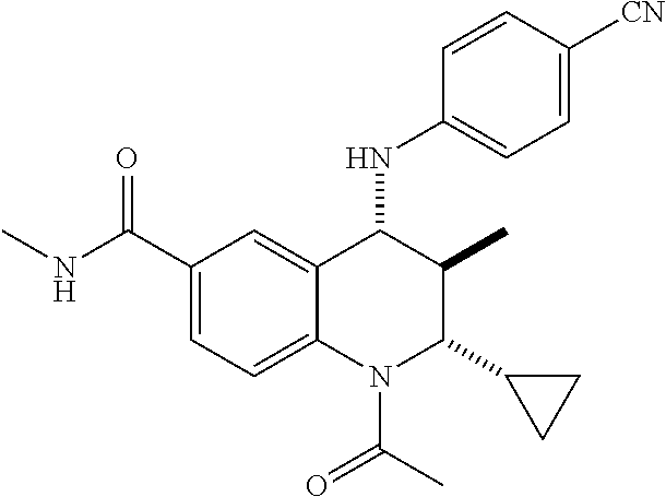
C1(C(NC)=O)=CC=C2C(=C1)C(NC1=CC=C([CN])C=C1)C(C)C(C1CC1)N2C(C)=O
